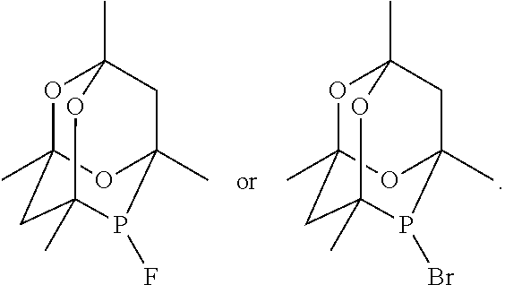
O1C2(C)CC3(C)P(F)C(C)(CC1(C)O3)O2.O1C2(C)CC3(C)P(Br)C(C)(CC1(C)O3)O2
